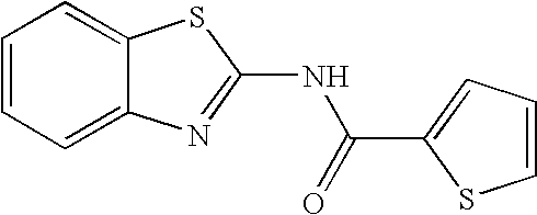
C1=CC=C2C(=C1)SC(NC(=O)C1=CC=CS1)=N2
